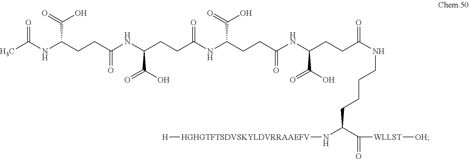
CC(NC(CCC(NC(CCC(NC(CCC(NC(CCC(NCCCCC(C([WLLST][OH])=O)N[HGHGTFTSDVSKYLDVRRAAEFV][H])=O)C(O)=O)=O)C(=O)O)=O)C(O)=O)=O)C(=O)O)=O
